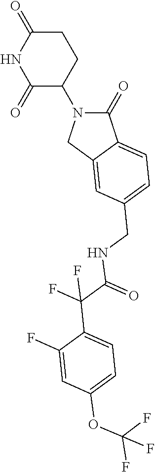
C1(=O)N(C2CCC(=O)NC2=O)CC2=CC(CNC(C(C3=CC=C(OC(F)(F)F)C=C3F)(F)F)=O)=CC=C12
